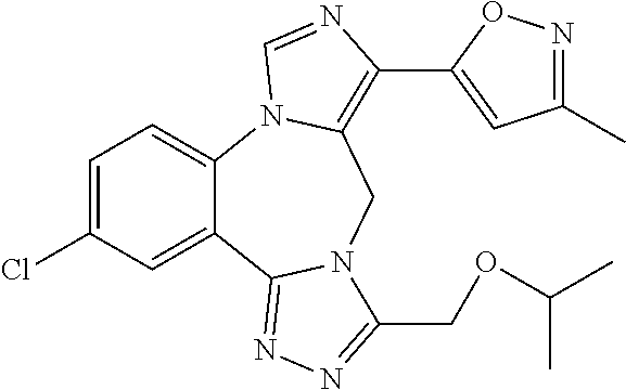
C1=C(Cl)C=C2C(=C1)N1C(=C(C3=CC(C)=NO3)N=C1)CN1C2=NN=C1COC(C)C
